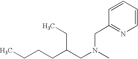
CCCCC(CN(C)CC1=NC=CC=C1)CC
